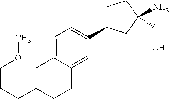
C1C(C2=CC=C3C(=C2)CCC(CCCOC)C3)CC(N)(CO)C1
